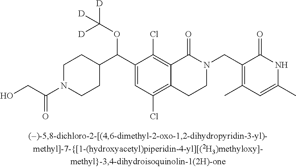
C1(C(C2CCN(C(CO)=O)CC2)OC([D])([D])[D])=CC(Cl)=C2C(=C1Cl)C(=O)N(CC1=C(C)C=C(C)NC1=O)CC2
